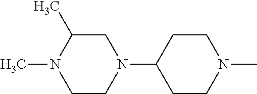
C1CN(C2CCN(C)CC2)CC(C)N1C
